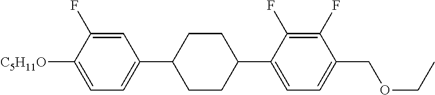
C1=C(F)C([C5H11O])=CC=C1C1CCC(C2=CC=C(COCC)C(F)=C2F)CC1
